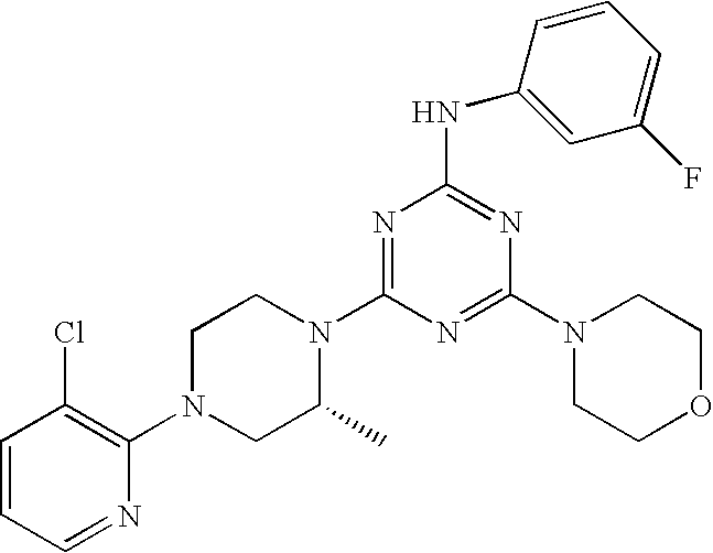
C1=CC=NC(N2CC(C)N(C3=NC(NC4=CC(F)=CC=C4)=NC(N4CCOCC4)=N3)CC2)=C1Cl
